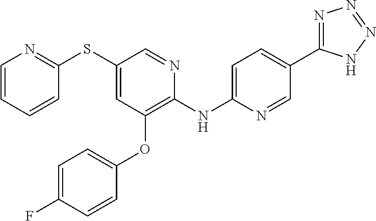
C1(NC2=CC=C(C3=NN=NN3)C=N2)=C(OC2=CC=C(F)C=C2)C=C(SC2=NC=CC=C2)C=N1
